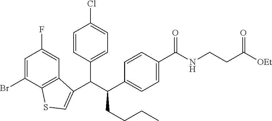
C(C(C1=CC=C(C(NCCC([OEt])=O)=O)C=C1)CCCC)(C1=CC=C(Cl)C=C1)C1=CSC2=C1C=C(F)C=C2Br
